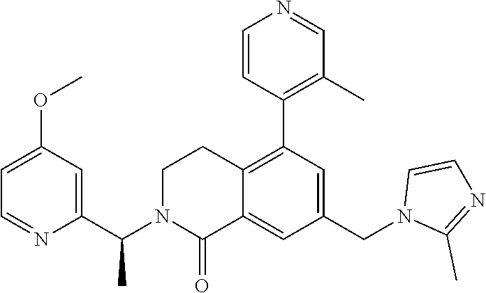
C1(C(N2C(=O)C3=CC(CN4C(C)=NC=C4)=CC(C4=C(C)C=NC=C4)=C3CC2)C)=CC(OC)=CC=N1
